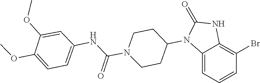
C1CN(C(NC2=CC=C(OC)C(OC)=C2)=O)CCC1N1C(=O)NC2=C(Br)C=CC=C12
